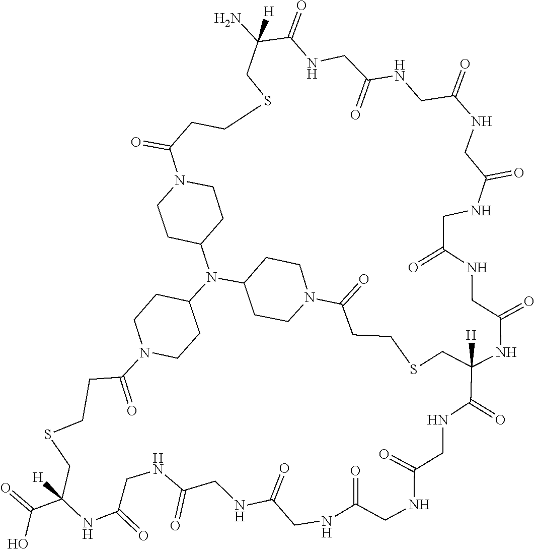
C1CN2CCC1N1C3CCN(CC3)C(=O)CCSCC([H])(NC(=O)CNC(=O)CNC(=O)CNC(=O)CNC(=O)CNC(=O)C(N)([H])CSCCC(=O)N3CCC1CC3)C(=O)NCC(=O)NCC(=O)NCC(=O)NCC(=O)NCC(=O)NC(C(=O)O)([H])CSCCC2=O
